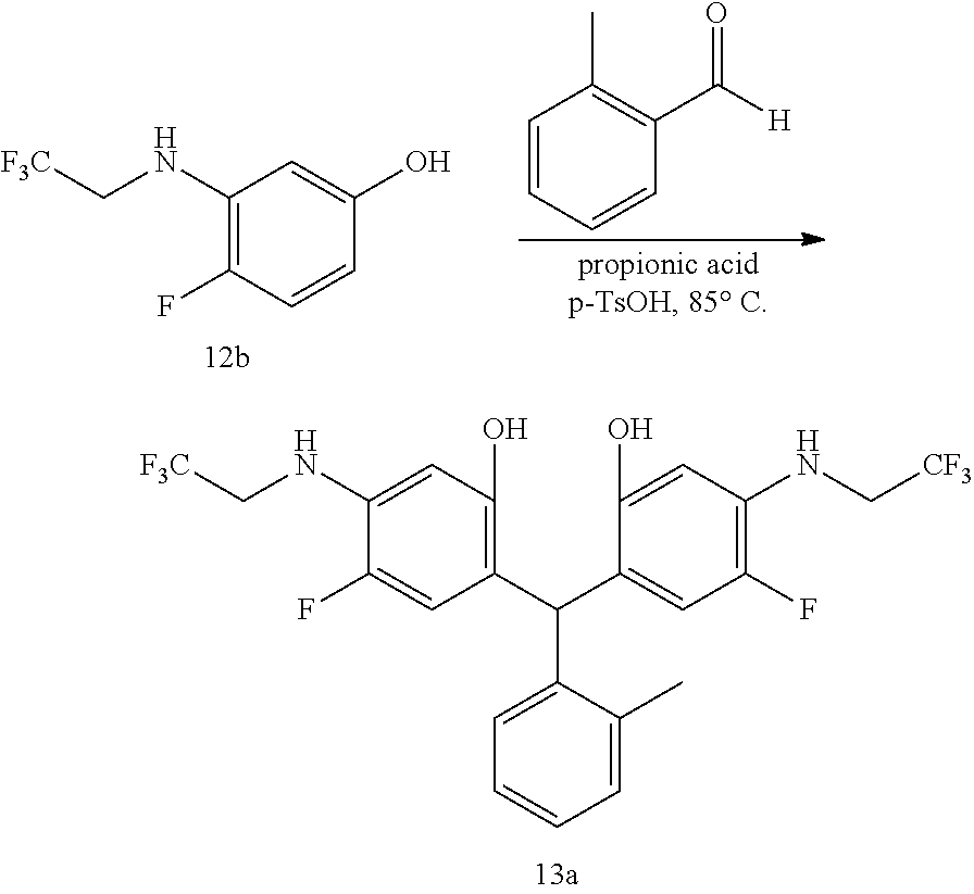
C1(NC[F3C])=CC(O)=C(C(C2=CC(F)=C(NC[CF3])C=C2O)C2=CC=CC=C2C)C=C1F.C1(NC[F3C])=C(F)C=CC(O)=C1.C1=CC=CC(C([H])=O)=C1C
